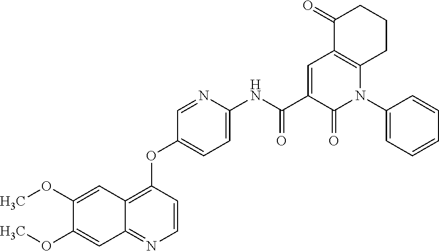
C1(OC)=CC2=C(OC3=CC=C(NC(C4=CC5=C(N(C6=CC=CC=C6)C4=O)CCCC5=O)=O)N=C3)C=CN=C2C=C1OC
